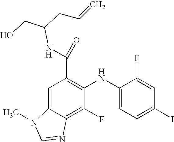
C(C1=C(NC2=CC=C(I)C=C2F)C(F)=C2C(=C1)N(C)C=N2)(=O)NC(CO)CC=C
